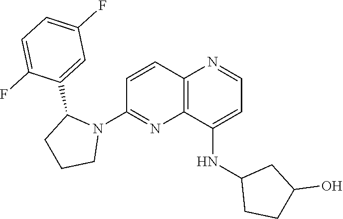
C1=CC2=C(N=C1N1C(C3=CC(F)=CC=C3F)CCC1)C(NC1CCC(O)C1)=CC=N2
